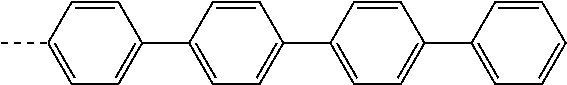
C1=C(C)C=CC(C2=CC=C(C3=CC=C(C4=CC=CC=C4)C=C3)C=C2)=C1
